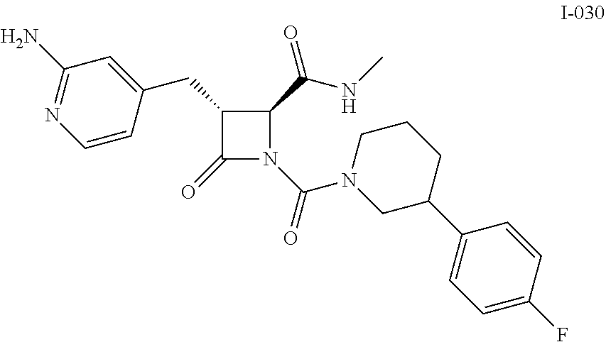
C1(CC2=CC(N)=NC=C2)C(=O)N(C(=O)N2CC(C3=CC=C(F)C=C3)CCC2)C1C(NC)=O
